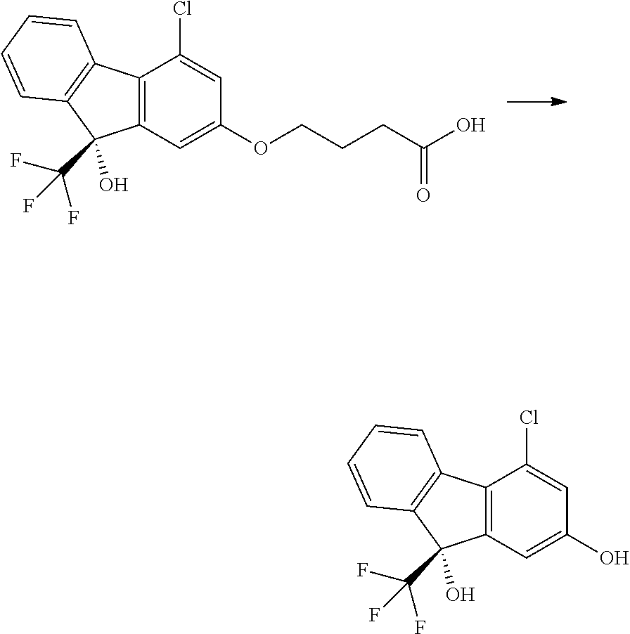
C12=C(C=C(OCCCC(O)=O)C=C1Cl)C(C(F)(F)F)(O)C1=C2C=CC=C1.C12=C(C=C(O)C=C1Cl)C(C(F)(F)F)(O)C1=C2C=CC=C1
